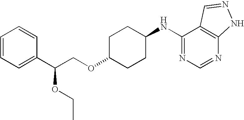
O(C1CCC(NC2=NC=NC3=C2C=NN3)CC1)CC(C1=CC=CC=C1)OCC
